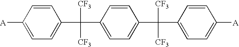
C1=CC([A])=CC=C1C([CF3])([CF3])C1=CC=C(C(C2=CC=C([A])C=C2)([CF3])[CF3])C=C1
